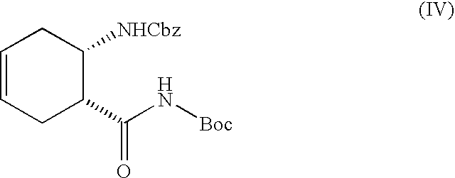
C1=CCC(C(N[Boc])=O)C([NHCbz])C1
